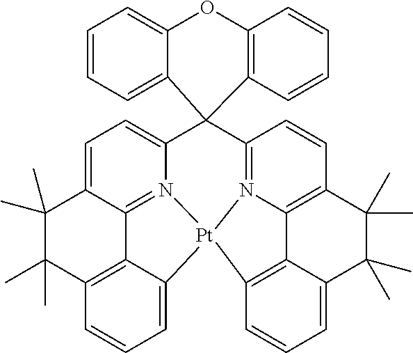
C1=C2C3=N4C(=C1)C1(C5=N6C7=C(C=C5)C(C)(C)C(C)(C)C5=CC=CC(=C75)[Pt]46C4=CC=CC(=C34)C(C)(C)C2(C)C)C2=CC=CC=C2OC2=C1C=CC=C2
